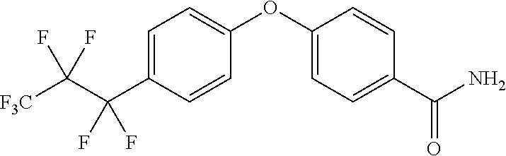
C1=C(C(C([F3C])(F)F)(F)F)C=CC(OC2=CC=C(C(N)=O)C=C2)=C1
